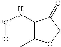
O=[*C]NC1C(C)OCC1=O
